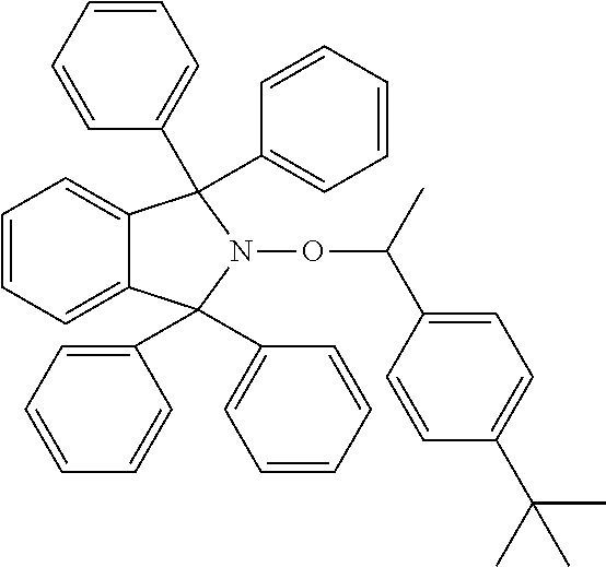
C1=CC=C2C(=C1)C(C1=CC=CC=C1)(C1=CC=CC=C1)N(OC(C1=CC=C(C(C)(C)C)C=C1)C)C2(C1=CC=CC=C1)C1=CC=CC=C1
